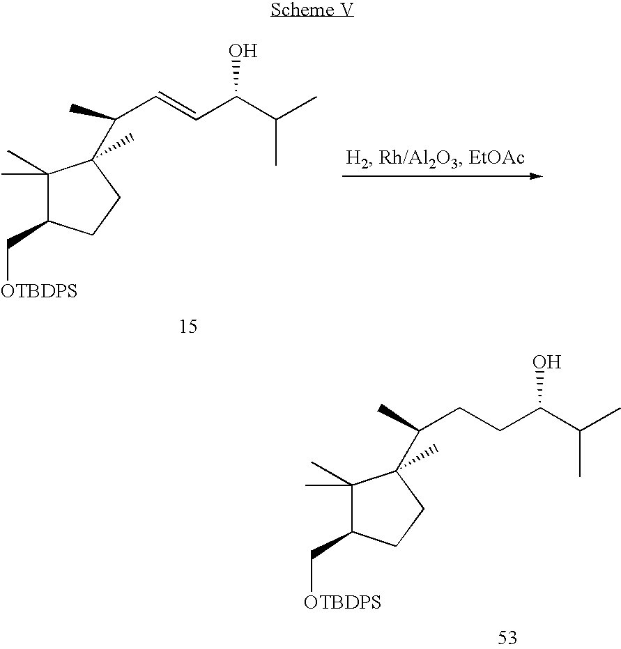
[OTBDPS]CC1C(C)(C)C(C(C=CC(C(C)C)O)C)(C)CC1.[OTBDPS]CC1C(C)(C)C(C(CCC(C(C)C)O)C)(C)CC1
